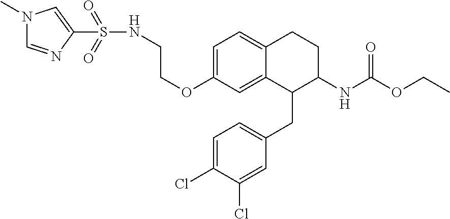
C1=C(OCCNS(=O)(=O)C2=CN(C)C=N2)C=C2C(=C1)CCC(NC(OCC)=O)C2CC1=CC=C(Cl)C(Cl)=C1
